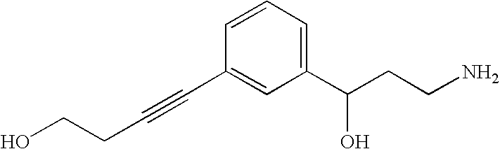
C(O)CC#CC1=CC(C(CCN)O)=CC=C1
